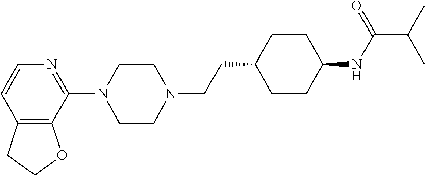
N1=C(N2CCN(CCC3CCC(NC(=O)C(C)C)CC3)CC2)C2=C(C=C1)CCO2
